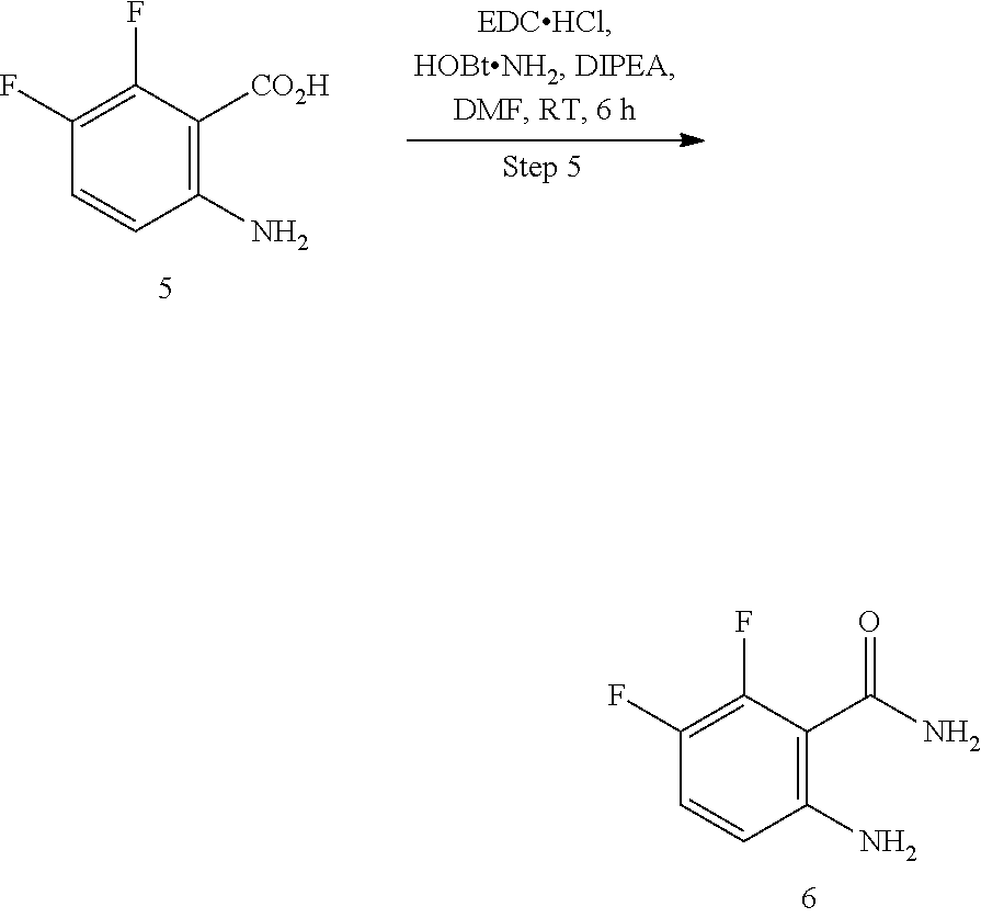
C1(F)=C(F)C(C(=O)N)=C(N)C=C1.C1(F)=C(F)C([CO2H])=C(N)C=C1
